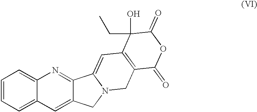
C1=CC=C2C(=C1)N=C1C(=C2)CN2C1=CC1=C(C2)C(=O)OC(=O)C1(O)CC
